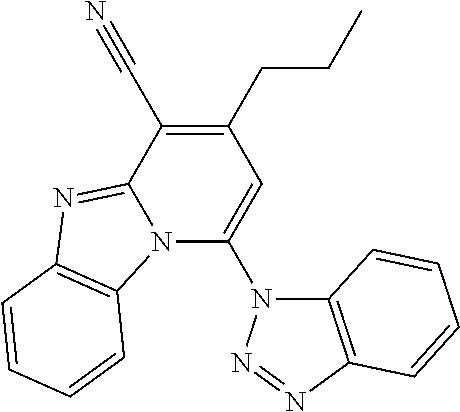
C1(CCC)=C(C#N)C2=NC3=C(N2C(N2C4=C(N=N2)C=CC=C4)=C1)C=CC=C3
